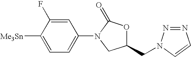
[Me3Sn]C1=CC=C(N2C(=O)OC(CN3N=NC=C3)C2)C=C1F
